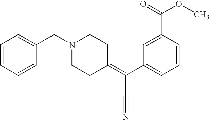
C1=CC=CC(CN2CCC(=C(C3=CC=CC(C(=O)OC)=C3)C#N)CC2)=C1
